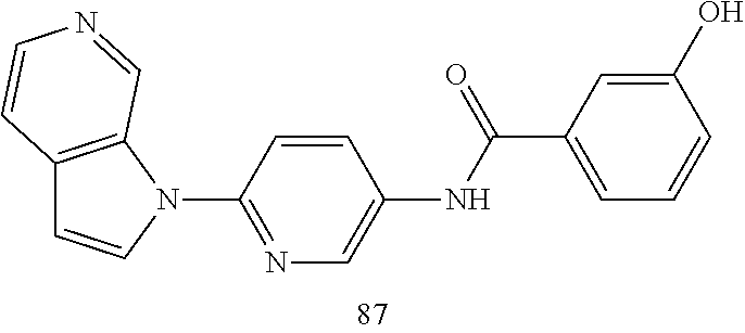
C12=C(N(C3=NC=C(NC(C4=CC=CC(O)=C4)=O)C=C3)C=C1)C=NC=C2
